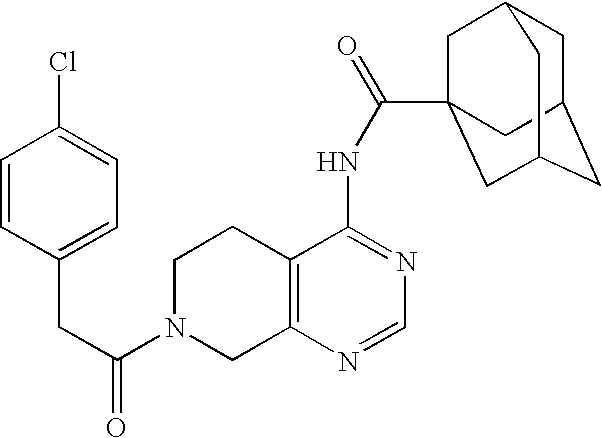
C1N(C(=O)CC2=CC=C(Cl)C=C2)CC2=C(C1)C(NC(=O)C13CC4CC(CC(C1)C4)C3)=NC=N2
